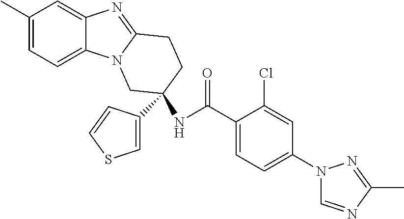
C1(C)=CC=C2C(=C1)N=C1N2CC(C2=CSC=C2)(NC(C2=CC=C(N3C=NC(C)=N3)C=C2Cl)=O)CC1
